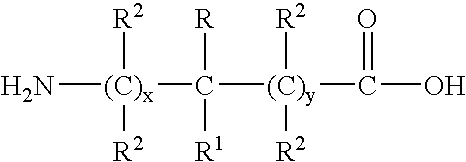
N[(C)x]([R2])([R2])C([R])([R1])[(C)y]([R2])([R2])C(=O)O
